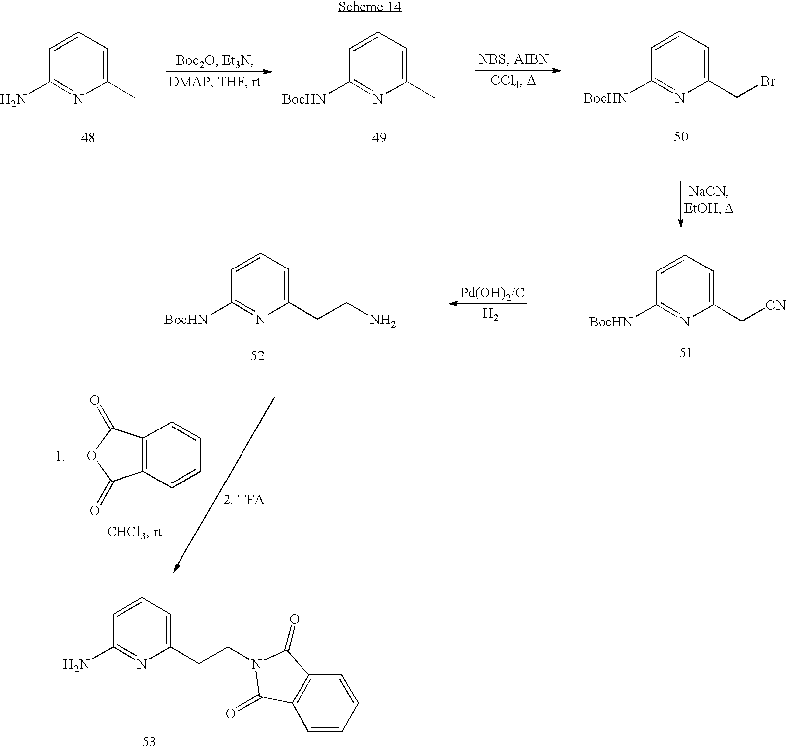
C1(C)=CC=CC(N)=N1.C1(C)=CC=CC([BocHN])=N1.C1(CBr)=CC=CC([BocHN])=N1.C1(CCN)=CC=CC([BocHN])=N1.C1(C[CN])=CC=CC([BocHN])=N1.[H2].C12=C(C(=O)OC1=O)C=CC=C2.C1(CCN2C(=O)C3=C(C=CC=C3)C2=O)=CC=CC(N)=N1
